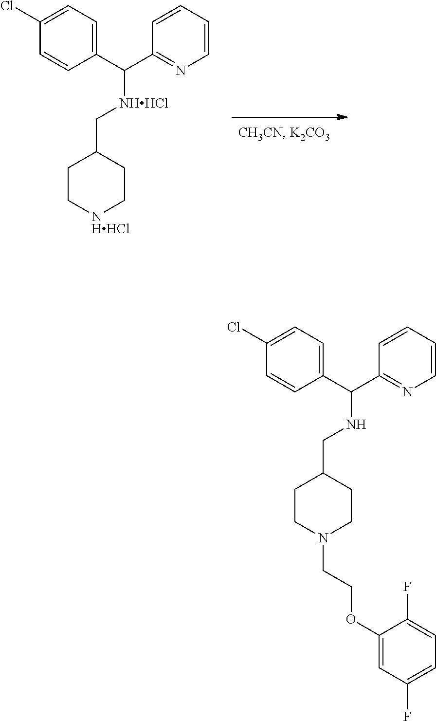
C1C[NHHCl]CCC1C[NHHCl]C(C1=CC=C(Cl)C=C1)C1=NC=CC=C1.C1CN(CCOC2=CC(F)=CC=C2F)CCC1CNC(C1=CC=C(Cl)C=C1)C1=NC=CC=C1
